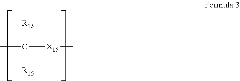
C([X15]C)(C)([R15])[R15]
